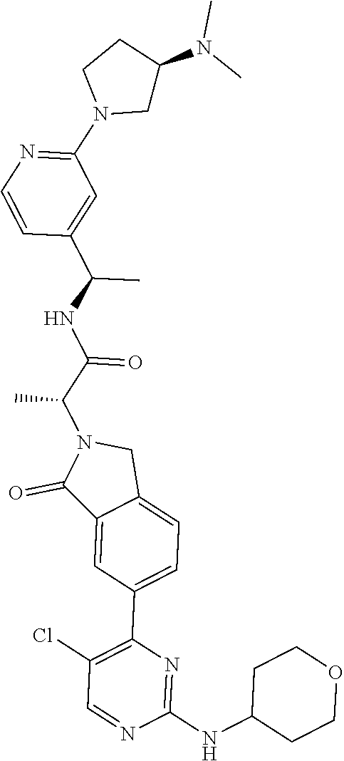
C1(C(C)NC(C(N2C(=O)C3=CC(C4=C(Cl)C=NC(NC5CCOCC5)=N4)=CC=C3C2)C)=O)=CC(N2CC(N(C)C)CC2)=NC=C1
